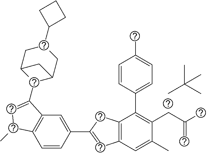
CC(C)(C)C.C1=CC(C2=CC3=C(C2)C(C2=CC=C(C)C=C2)=C(CC(C)=C)C(C)=C3)=CC2=C1C(C)C=C2C1C2CC(C3CCC3)CC1C2
